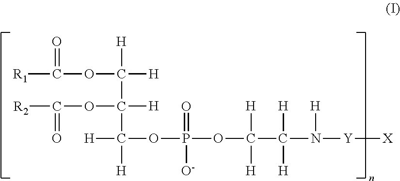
[R1]C(=O)OC([H])([H])C(OC(=O)[R2])([H])C([H])([H])OP(=O)([O-])OC([H])([H])C([H])([H])N([H])[Y][X]
